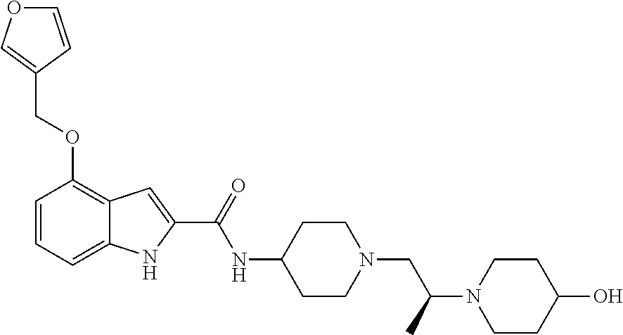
C1=CC=C2C(=C1OCC1=COC=C1)C=C(C(=O)NC1CCN(CC(N3CCC(O)CC3)C)CC1)N2
